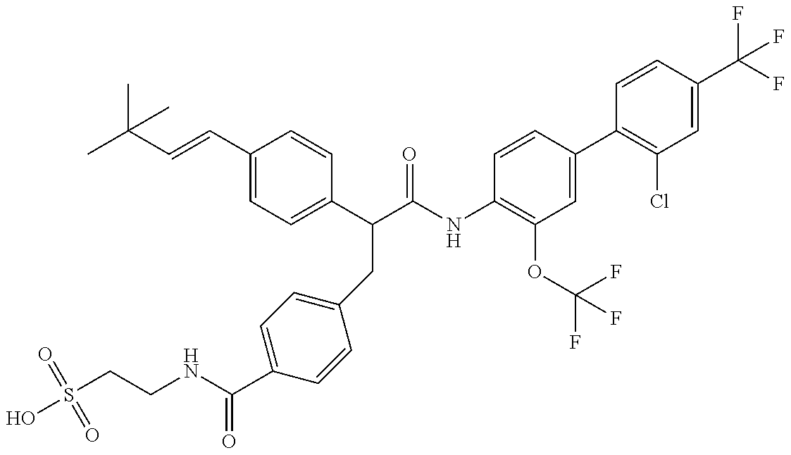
S(CCNC(C1=CC=C(CC(C(NC2=C(OC(F)(F)F)C=C(C3=C(Cl)C=C(C(F)(F)F)C=C3)C=C2)=O)C2=CC=C(C=CC(C)(C)C)C=C2)C=C1)=O)(=O)(=O)O
